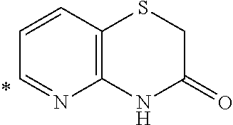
C1=CC2=C(N=C1)NC(=O)CS2
